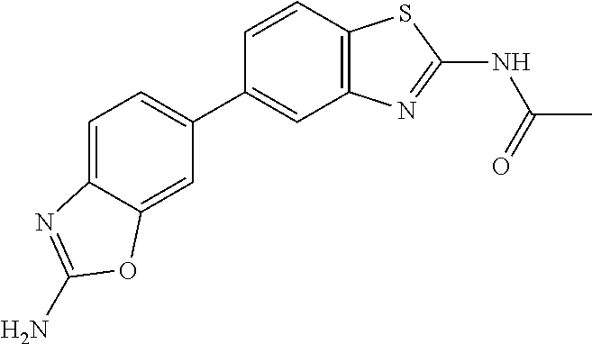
C1(C2=CC=C3C(=C2)OC(N)=N3)=CC2=C(C=C1)SC(NC(C)=O)=N2
